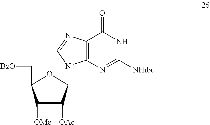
C1([OMe])C([OAc])C(N2C3=C(C(=O)NC([NHibu])=N3)N=C2)OC1C[BzO]
